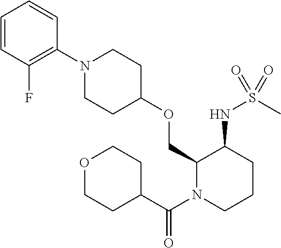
C1=CC(F)=C(N2CCC(OCC3N(C(C4CCOCC4)=O)CCCC3NS(=O)(C)=O)CC2)C=C1
